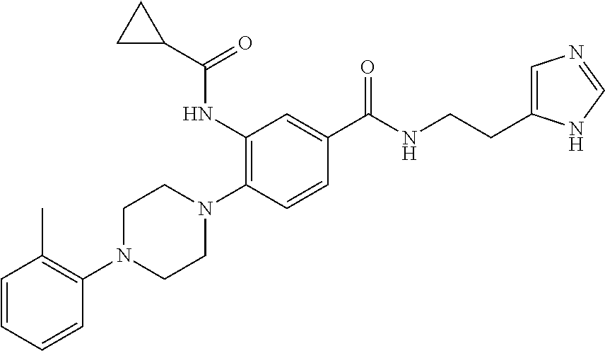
C1=CC=CC(N2CCN(C3=C(NC(=O)C4CC4)C=C(C(=O)NCCC4=CN=CN4)C=C3)CC2)=C1C
